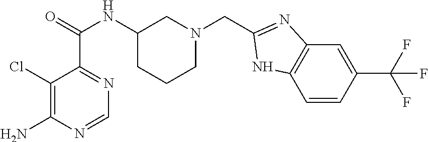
C1(Cl)=C(N)N=CN=C1C(=O)NC1CCCN(CC2=NC3=C(C=CC(C(F)(F)F)=C3)N2)C1
